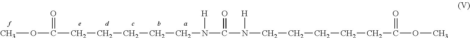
COC(=O)CCCCCN(C(=O)N([H])CCCCCC(=O)OC)[H]
